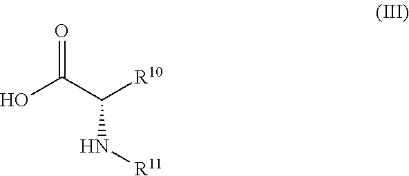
O=C(C([R10])N[R11])O
